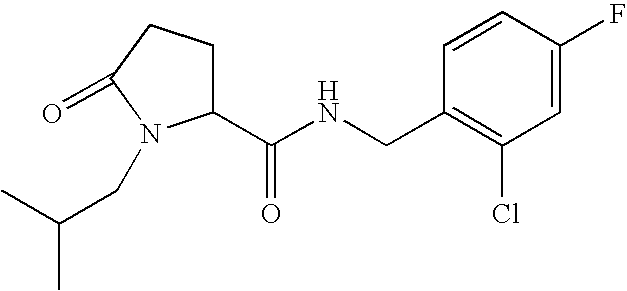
C1(C(NCC2=C(Cl)C=C(F)C=C2)=O)CCC(=O)N1CC(C)C
